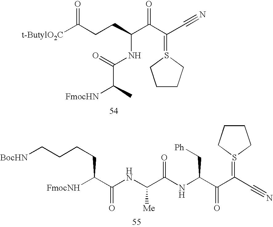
[t-ButylO2C]C(CCC(C(C(C#N)=S1CCCC1)=O)NC(=O)C([FmocHN])C)=O.[BocHN]CCCCC([FmocNH])C(NC(C(NC(C(C(C#N)=S1CCCC1)=O)C[Ph])=O)[Me])=O
